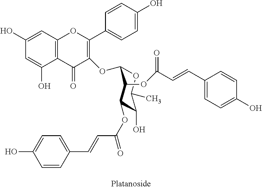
C1(O)=CC2=C(C(O)=C1)C(=O)C(OC1OC(C)C(O)C(OC(C=CC3=CC=C(O)C=C3)=O)C1OC(C=CC1=CC=C(O)C=C1)=O)=C(C1=CC=C(O)C=C1)O2
